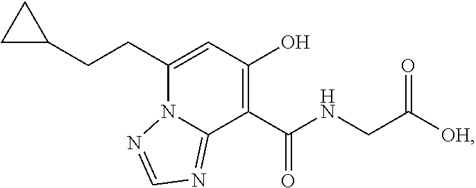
C1(CCC2CC2)=CC(O)=C(C(NCC([OH])=O)=O)C2=NC=NN12
